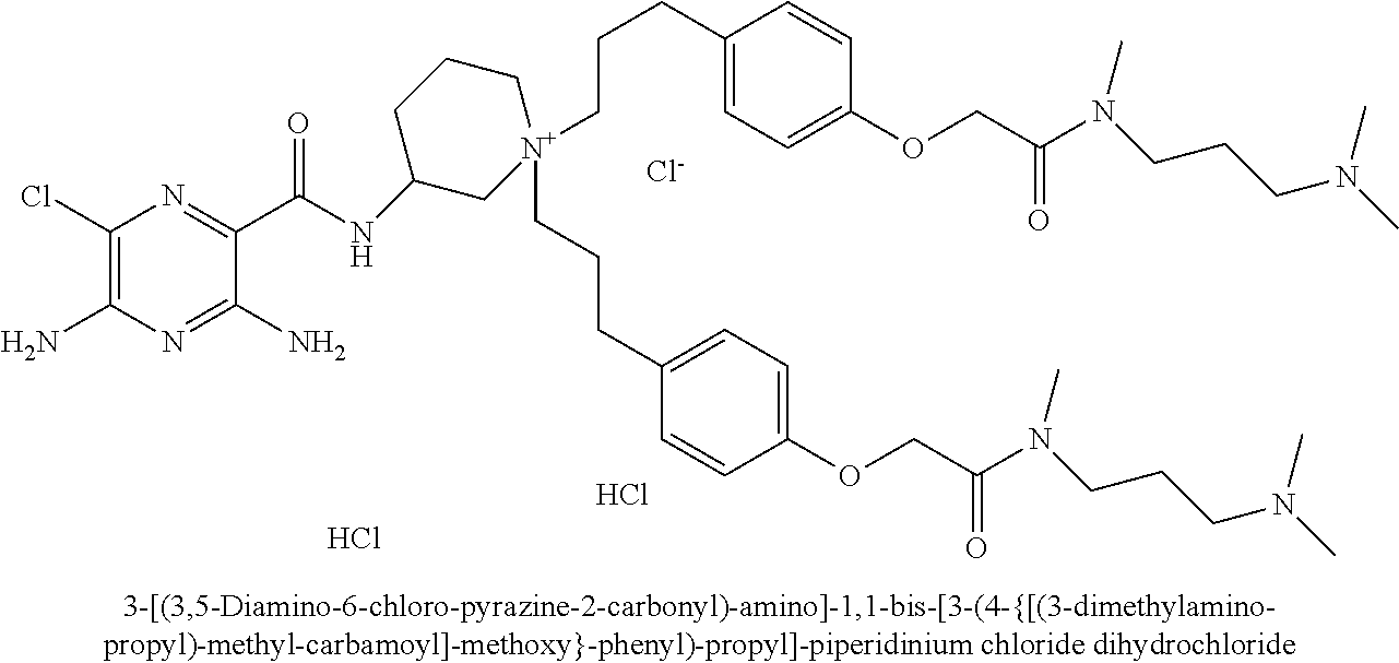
C1(Cl)=C(N)N=C(N)C(C(=O)NC2C[N+](CCCC3=CC=C(OCC(=O)N(C)CCCN(C)C)C=C3)(CCCC3=CC=C(OCC(N(C)CCCN(C)C)=O)C=C3)CCC2)=N1.[Cl-].Cl.Cl
